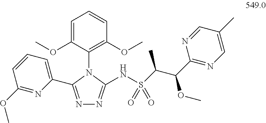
C1=C(OC)C(N2C(C3=CC=CC(OC)=N3)=NN=C2NS(C(C)C(OC)C2=NC=C(C)C=N2)(=O)=O)=C(OC)C=C1
